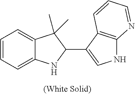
C12=CC=CC=C1NC(C1=CNC3=C1C=CC=N3)C2(C)C
